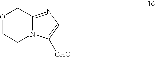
O1CCN2C(=NC=C2[CHO])C1
